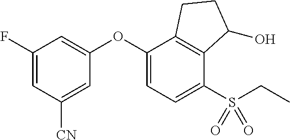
C1(F)=CC([CN])=CC(OC2=CC=C(S(CC)(=O)=O)C3=C2CCC3O)=C1
